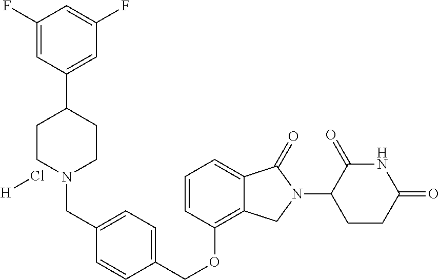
C(OC1=C2C(=CC=C1)C(=O)N(C1C(=O)NC(=O)CC1)C2)C1=CC=C(CN2CCC(C3=CC(F)=CC(F)=C3)CC2)C=C1.[H]Cl
